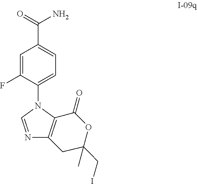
C1=C(F)C(N2C3=C(N=C2)CC(CI)(C)OC3=O)=CC=C1C(=O)N
